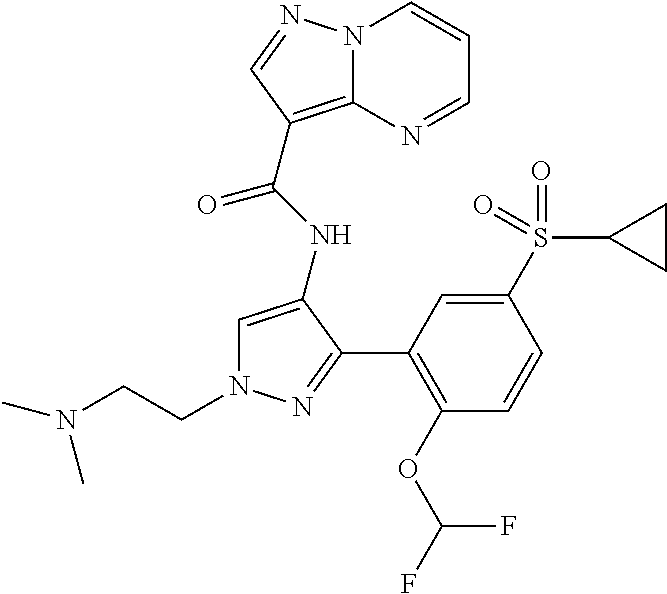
N12C(=C(C(NC3=CN(CCN(C)C)N=C3C3=C(OC(F)F)C=CC(S(C4CC4)(=O)=O)=C3)=O)C=N1)N=CC=C2
